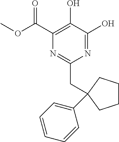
N1=C(O)C(O)=C(C(OC)=O)N=C1CC1(C2=CC=CC=C2)CCCC1
